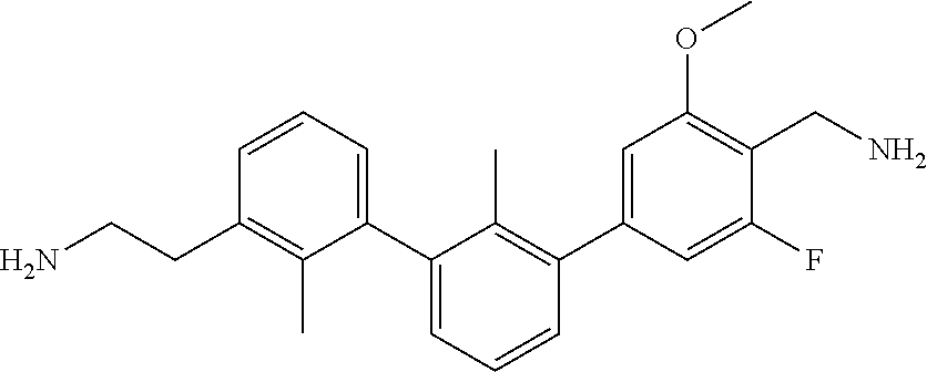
C(C1=C(C)C(C2=CC=CC(C3=CC(OC)=C(CN)C(F)=C3)=C2C)=CC=C1)CN
